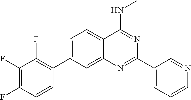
C1=C(C2=C(F)C(F)=C(F)C=C2)C=C2C(=C1)C(NC)=NC(C1=CC=CN=C1)=N2
